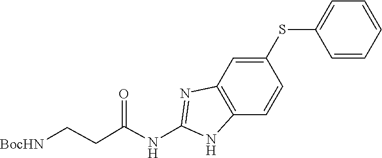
C(CC(=O)NC1=NC2=C(C=CC(SC3=CC=CC=C3)=C2)N1)[BocHN]
